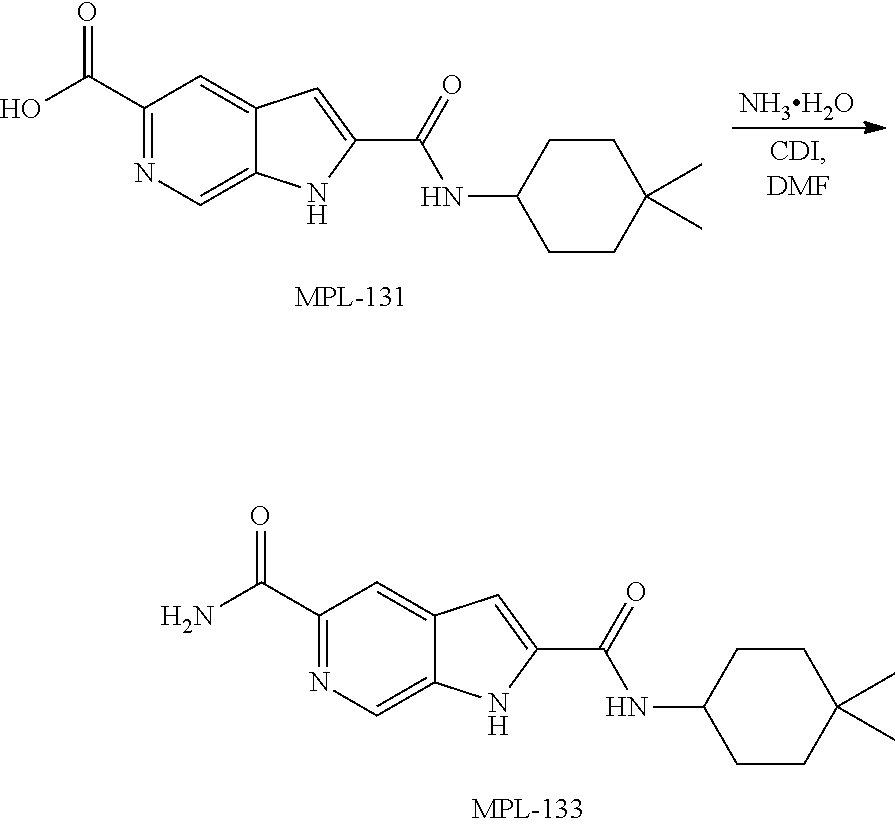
N(C1CCC(C)(C)CC1)C(C1=CC2=CC(C(O)=O)=NC=C2N1)=O.[NH3H2O].N(C1CCC(C)(C)CC1)C(C1=CC2=CC(C(N)=O)=NC=C2N1)=O
